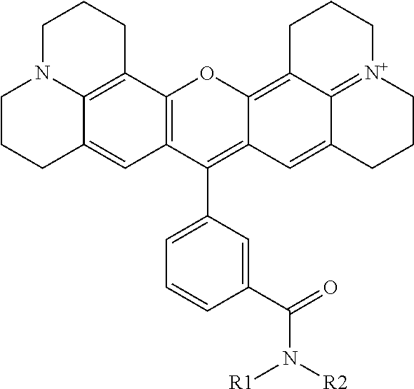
C1N2C3=C(CC1)C1=C(C=C3CCC2)C(C2=CC=CC(C(=O)N([R1])[R2])=C2)=C2C(=C3C4=[N+](CCCC4=C2)CCC3)O1
